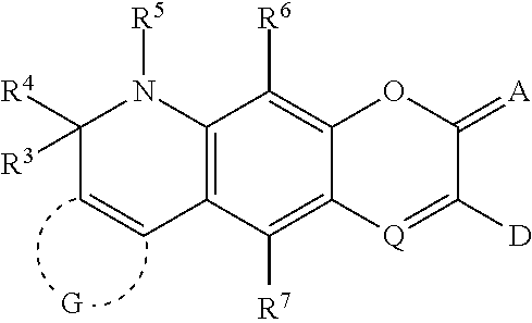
C12=C(C([R7])=C3C(=C1[R6])OC(=[A])C([D])=[Q]3)C=CC([R4])([R3])N2[R5]
